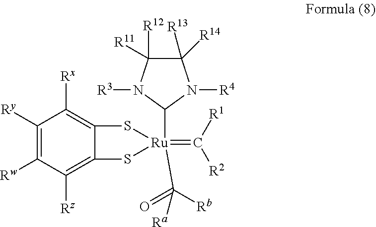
C1([Ry])=C([Rw])C([Rz])=C2C(=C1[Rx])S[Ru](=C([R1])[R2])(C1N([R4])C([R13])([R14])C([R12])([R11])N1[R3])(C(=O)([Rb])[Ra])S2
